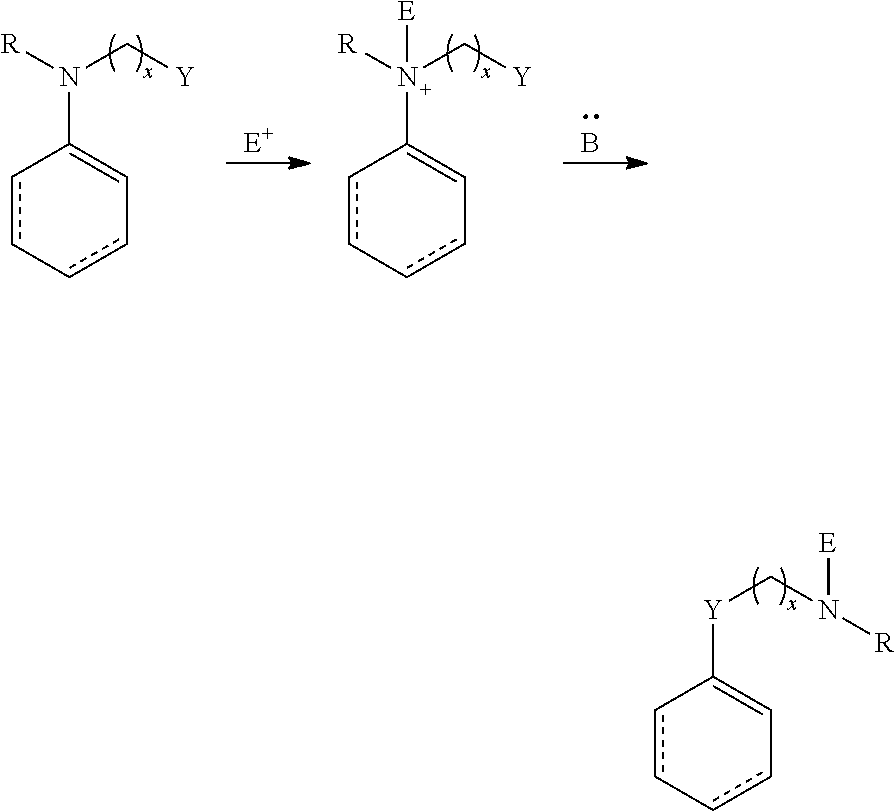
c1c-ccC=C1[Y]CN([R])[E].c1c-ccC=C1N([R])(C[Y])[E].c1c-ccC=C1N([R])C[Y].B
